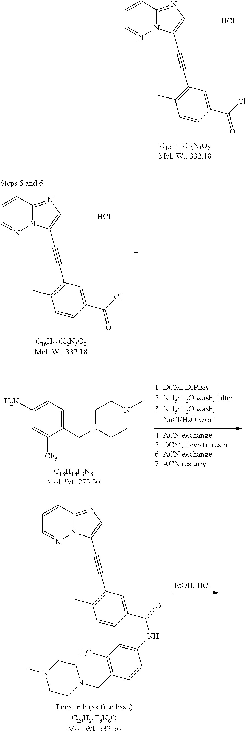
C1=CC2=NC=C(C#CC3=C(C)C=CC(C(=O)Cl)=C3)N2N=C1.Cl.C1(CN2CCN(C)CC2)=CC=C(N)C=C1[CF3].C1=CC2=NC=C(C#CC3=C(C)C=CC(C(NC4=CC([F3C])=C(CN5CCN(C)CC5)C=C4)=O)=C3)N2N=C1.C1=CC2=NC=C(C#CC3=C(C)C=CC(C(=O)Cl)=C3)N2N=C1.Cl
